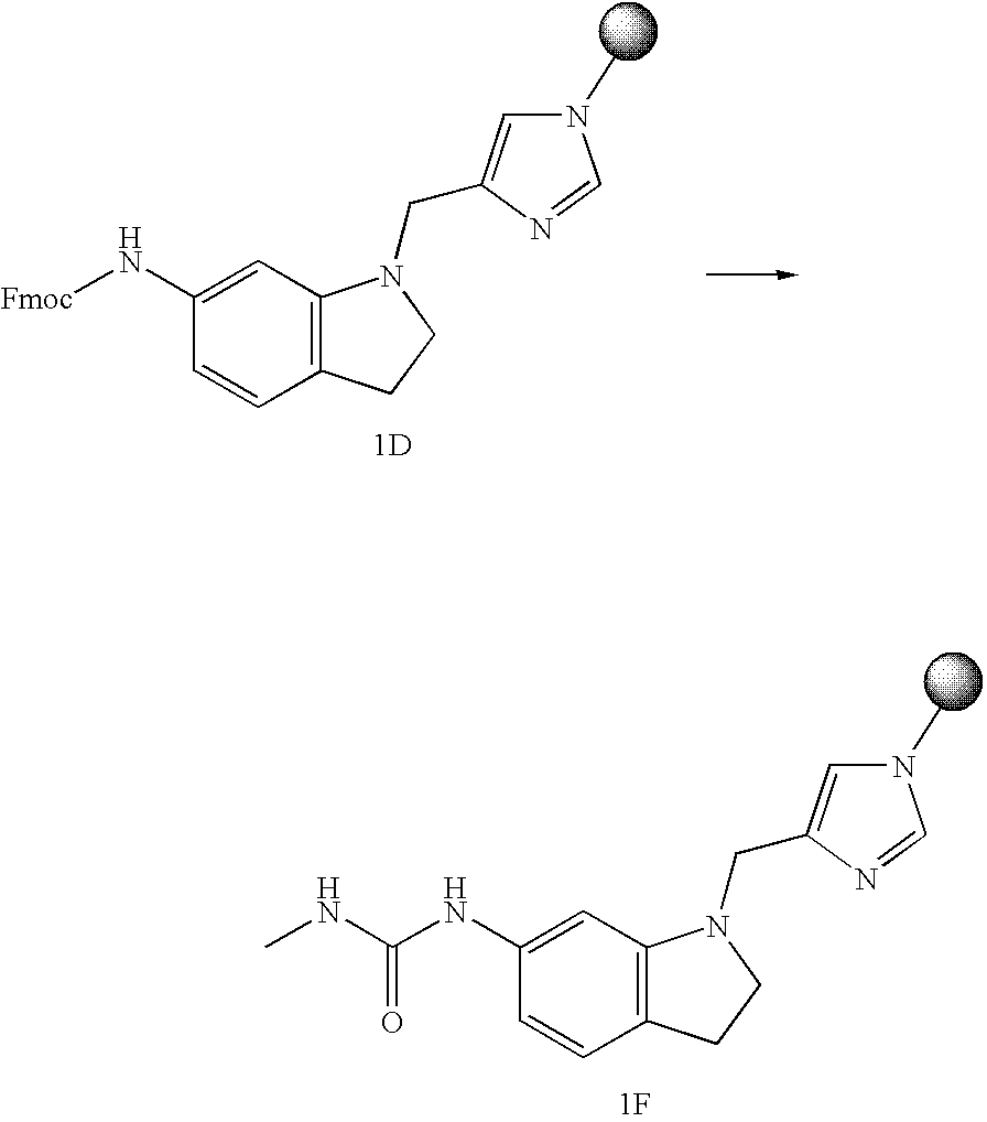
C1(N[Fmoc])=CC2=C(C=C1)CCN2CC1=CN(C)C=N1.[1D].C1(NC(=O)NC)=CC2=C(C=C1)CCN2CC1=CN(C)C=N1.[1F]
